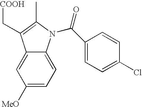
C12=CC([MeO])=CC=C1N(C(=O)C1=CC=C(Cl)C=C1)C(C)=C2C[COOH]
